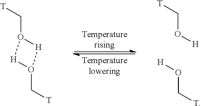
[T]CO[H].[T]CO[H].[T]CO1[H]O(C[T])[H]1
